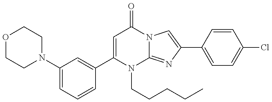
C1=C(N2CCOCC2)C=C(C2=CC(=O)N3C(=NC(C4=CC=C(Cl)C=C4)=C3)N2CCCCC)C=C1
